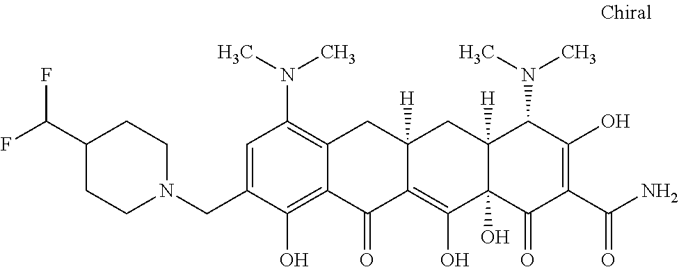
C1=C(CN2CCC(C(F)F)CC2)C(O)=C2C(=C1N(C)C)CC1([H])C(=C(O)C3(O)C([H])(C1)C(N(C)C)C(O)=C(C(N)=O)C3=O)C2=O
